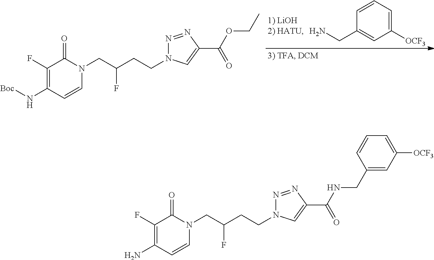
NCC1=CC([OCF3])=CC=C1.C1(F)=C(N[Boc])C=CN(CC(CCN2N=NC(C(=O)OCC)=C2)F)C1=O.C1(F)=C(N)C=CN(CC(CCN2N=NC(C(=O)NCC3=CC([OCF3])=CC=C3)=C2)F)C1=O
